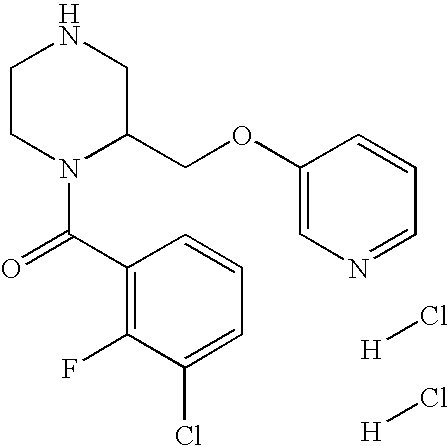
C1CN(C(=O)C2=C(F)C(Cl)=CC=C2)C(COC2=CN=CC=C2)CN1.[H]Cl.[H]Cl
